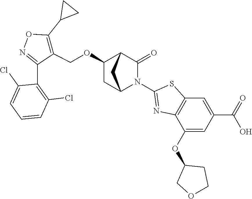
C1(OCC2=C(C3CC3)ON=C2C2=C(Cl)C=CC=C2Cl)CC2N(C3=NC4=C(S3)C=C(C(=O)O)C=C4OC3COCC3)C(=O)C1C2
